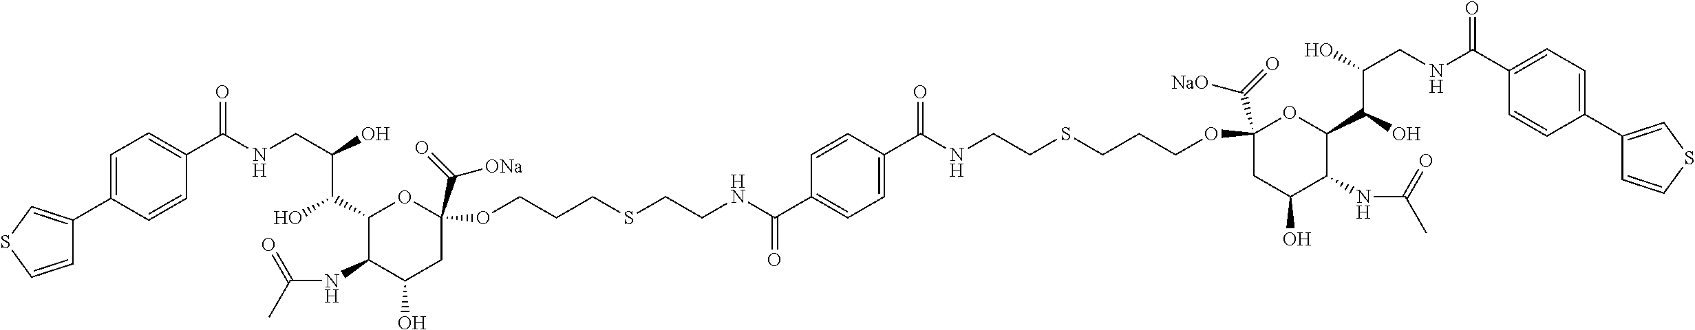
C(NCC(O)C(C1C(NC(C)=O)C(O)CC(C(=O)[ONa])(OCCCSCCNC(C2=CC=C(C(NCCSCCCOC3(C(=O)[NaO])CC(O)C(NC(C)=O)C(C(O)C(O)CNC(C4=CC=C(C5=CSC=C5)C=C4)=O)O3)=O)C=C2)=O)O1)O)(=O)C1=CC=C(C2=CSC=C2)C=C1
